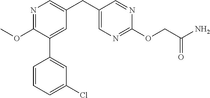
C1(OC)=NC=C(CC2=CN=C(OCC(N)=O)N=C2)C=C1C1=CC(Cl)=CC=C1
